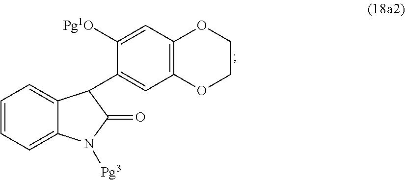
C1=C2C(=CC=C1)C(C1=CC3=C(C=C1[Pg1O])OCCO3)C(=O)N2[Pg3]
